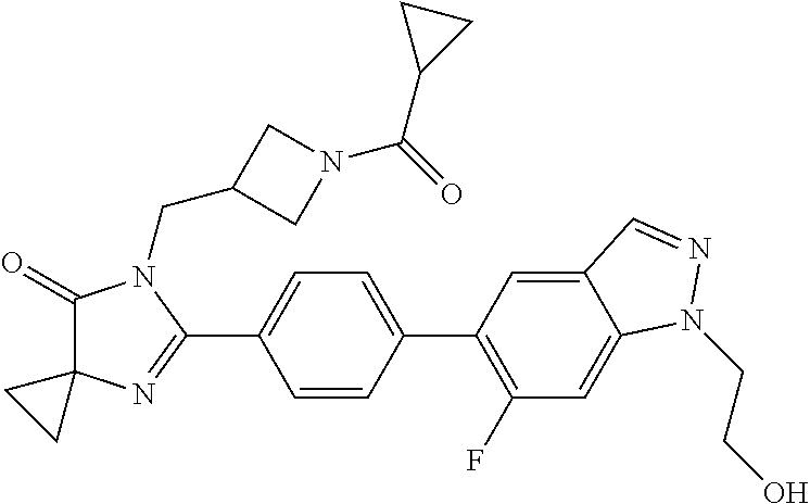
C1(=O)C2(N=C(C3=CC=C(C4=C(F)C=C5C(=C4)C=NN5CCO)C=C3)N1CC1CN(C(=O)C3CC3)C1)CC2
